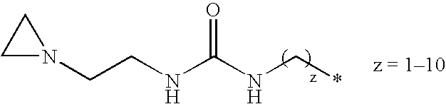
N1(CCNC(NC*)=O)CC1
